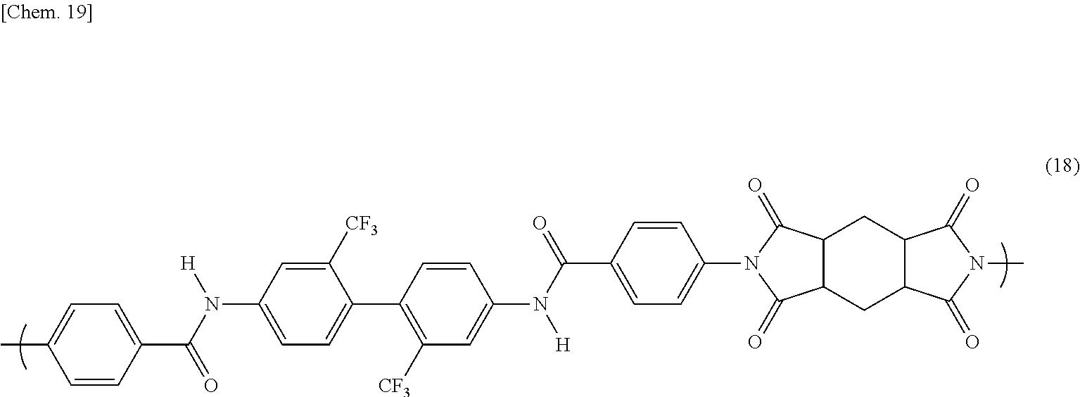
C1=CC(C(N([H])C2=CC=C(C3=C([CF3])C=C(N(C(=O)C4=CC=C(N5C(=O)C6C(CC7C(C6)C(=O)N(C)C7=O)C5=O)C=C4)[H])C=C3)C([CF3])=C2)=O)=CC=C1C
